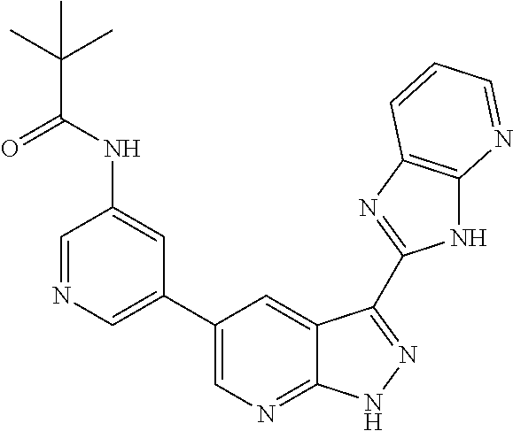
C1=NC=C(C2=CN=C3C(=C2)C(C2=NC4=C(N2)N=CC=C4)=NN3)C=C1NC(C(C)(C)C)=O
